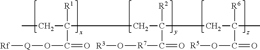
CCC(CC(CC([R6])(C(=O)O[R5])C)([R2])C(=O)[R7]O[R3])([R1])C(=O)O[Q][Rf]
